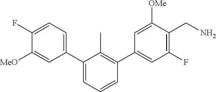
[MeO]C1=CC(C2=CC=CC(C3=CC(F)=C(CN)C([OMe])=C3)=C2C)=CC=C1F
